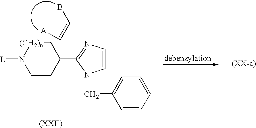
C1CC(C2=NC=CN2CC2=CC=CC=C2)(C([A])=CB)C[(CH2)n]N1[L]
